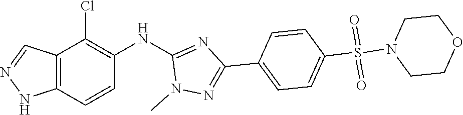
O1CCN(S(=O)(=O)C2=CC=C(C3=NN(C)C(NC4=C(Cl)C5=C(NN=C5)C=C4)=N3)C=C2)CC1
